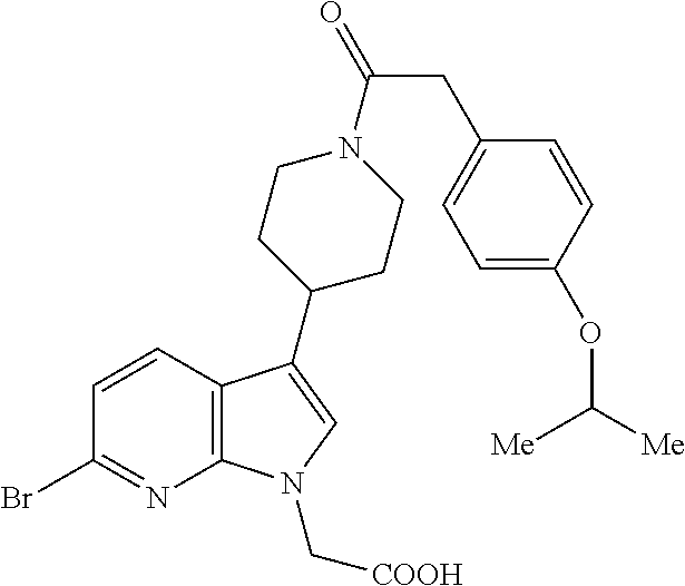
C12=C(C=CC(Br)=N1)C(C1CCN(C(=O)CC3=CC=C(OC([Me])[Me])C=C3)CC1)=CN2C[COOH]
